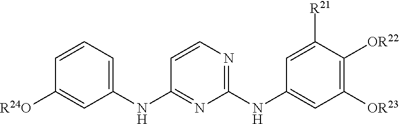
C1([R21])=CC(NC2=NC=CC(NC3=CC=CC([R24O])=C3)=N2)=CC([OR23])=C1[OR22]
